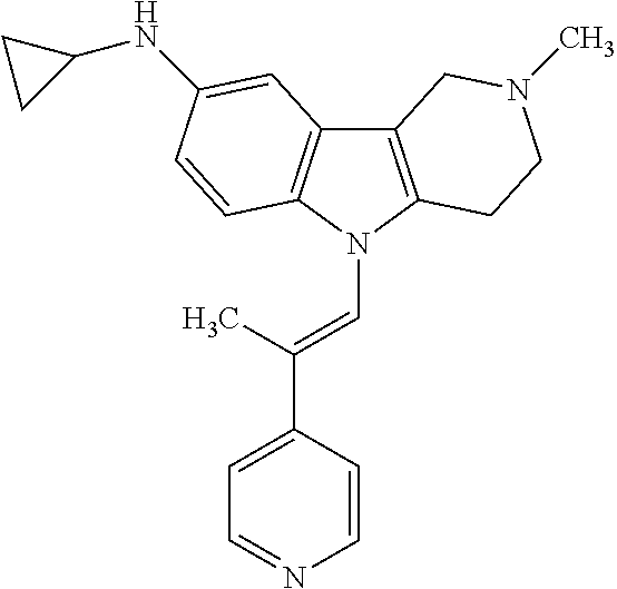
C12=C(N(C=C(C3=CC=NC=C3)C)C3=C1C=C(NC1CC1)C=C3)CCN(C)C2
